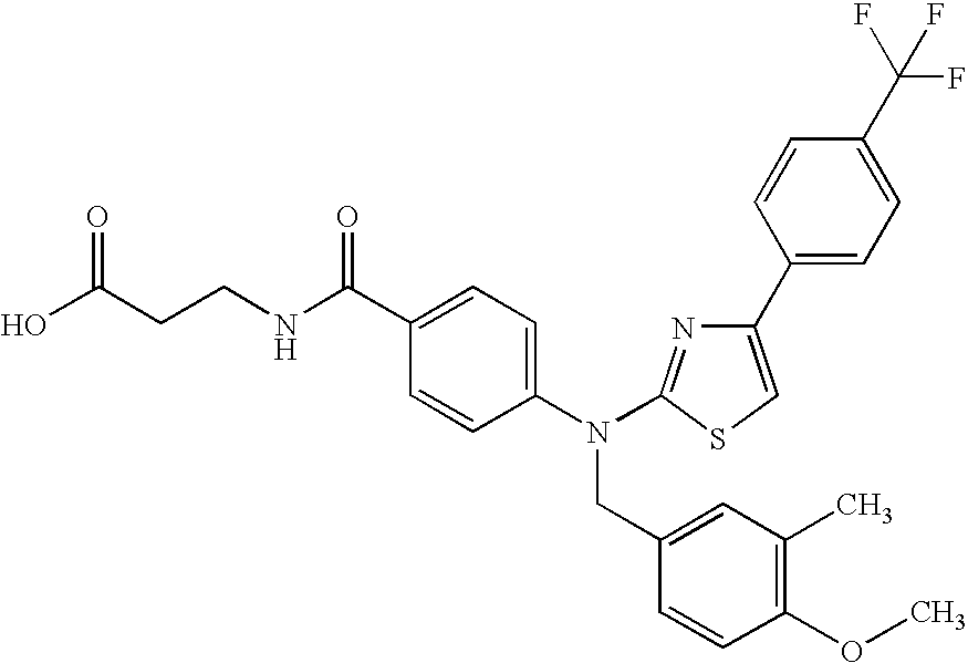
OC(CCNC(C1=CC=C(N(CC2=CC(C)=C(OC)C=C2)C2=NC(C3=CC=C(C(F)(F)F)C=C3)=CS2)C=C1)=O)=O
